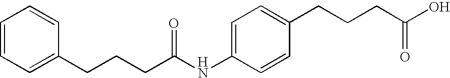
C1=CC=C(CCCC(NC2=CC=C(CCCC(=O)O)C=C2)=O)C=C1
